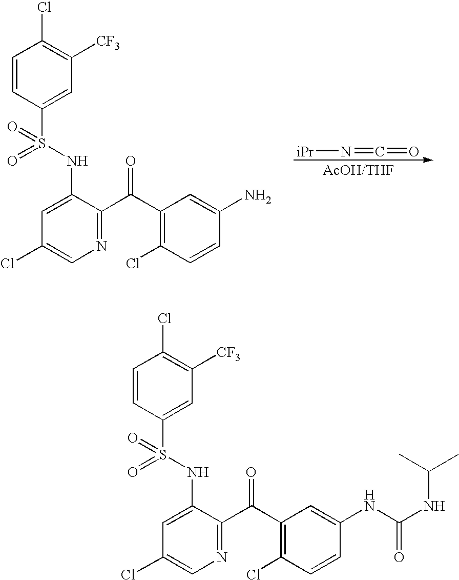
C1(Cl)=CN=C(C(C2=C(Cl)C=CC(N)=C2)=O)C(NS(=O)(=O)C2=CC([CF3])=C(Cl)C=C2)=C1.[iPr]N=C=O.C1(Cl)=CN=C(C(C2=C(Cl)C=CC(NC(=O)NC(C)C)=C2)=O)C(NS(=O)(=O)C2=CC([CF3])=C(Cl)C=C2)=C1
